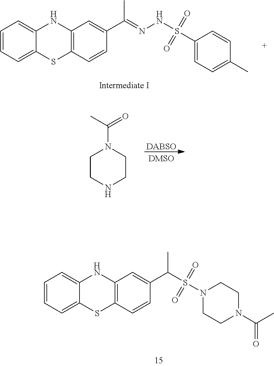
C1=CC=C2C(=C1)NC1=C(S2)C=CC(C(C)S(=O)(=O)N2CCN(C(=O)C)CC2)=C1.C1=CC=C2C(=C1)NC1=C(S2)C=CC(C(=NNS(=O)(=O)C2=CC=C(C)C=C2)C)=C1.C1CNCCN1C(=O)C.[DABSO]
